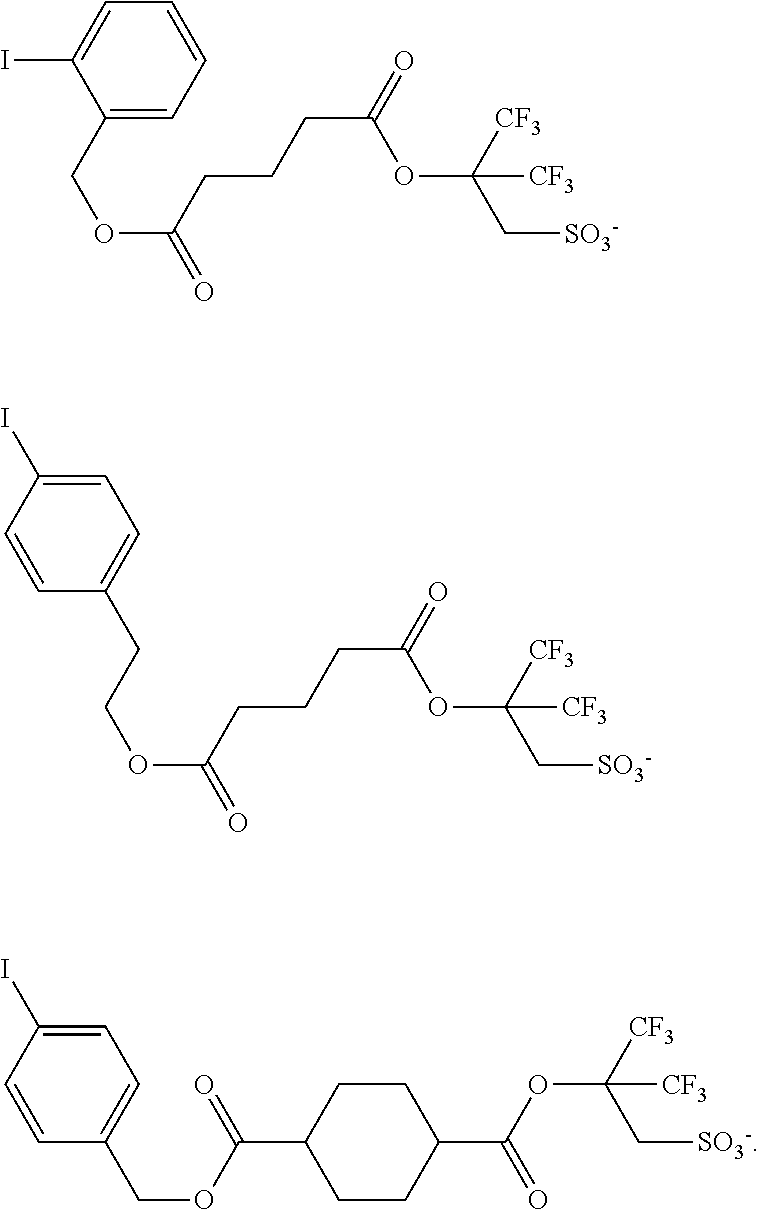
C1=C(I)C(COC(CCCC(=O)OC(C[SO3-])([CF3])[CF3])=O)=CC=C1.C(COC(CCCC(=O)OC(C[SO3-])([CF3])[CF3])=O)C1=CC=C(I)C=C1.O(C(C[SO3-])([CF3])[CF3])C(C1CCC(C(OCC2=CC=C(I)C=C2)=O)CC1)=O
